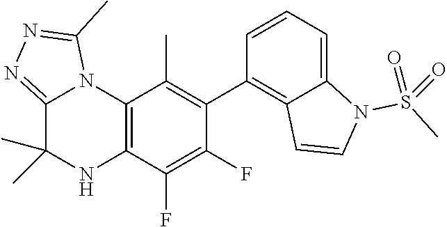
C12=C(C(F)=C(F)C(C3=C4C(=CC=C3)N(S(C)(=O)=O)C=C4)=C1C)NC(C)(C)C1=NN=C(C)N21
